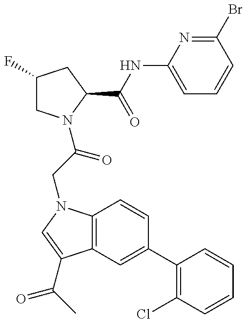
C1(F)CN(C(CN2C3=C(C(C(C)=O)=C2)C=C(C2=C(Cl)C=CC=C2)C=C3)=O)C(C(NC2=CC=CC(Br)=N2)=O)C1
